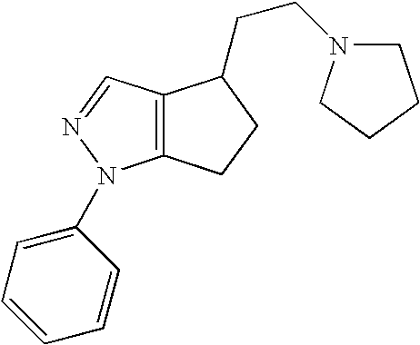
C12=C(N(C3=CC=CC=C3)N=C1)CCC2CCN1CCCC1
